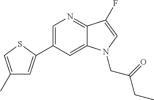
C1=C(C2=CC(C)=CS2)C=C2C(=N1)C(F)=CN2CC(CC)=O
